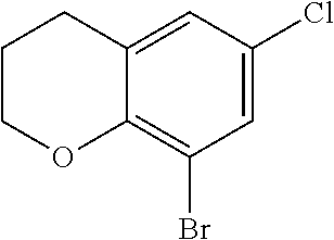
C12=C(Br)C=C(Cl)C=C1CCCO2
